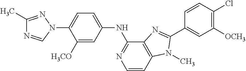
C1(C)=NN(C2=CC=C(NC3=NC=CC4=C3N=C(C3=CC([OCH3])=C(Cl)C=C3)N4C)C=C2[H3CO])C=N1
